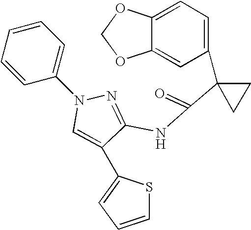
C1=C2C(=CC(C3(C(=O)NC4=NN(C5=CC=CC=C5)C=C4C4=CC=CS4)CC3)=C1)OCO2
